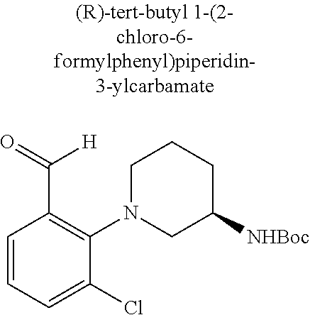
C1=CC=C(Cl)C(N2CC([NHBoc])CCC2)=C1C([H])=O
